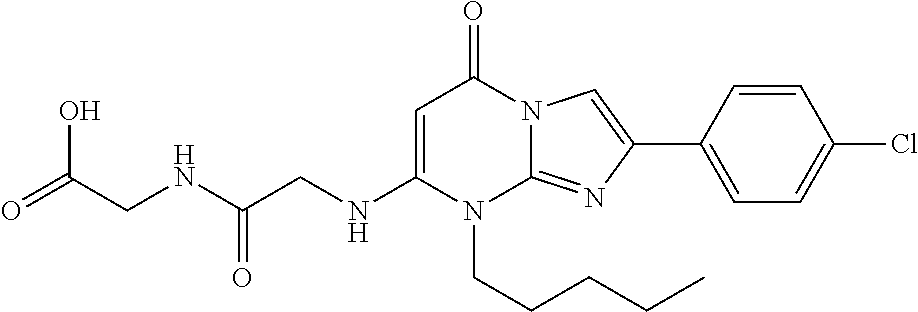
N(C1=CC(=O)N2C(=NC(C3=CC=C(Cl)C=C3)=C2)N1CCCCC)CC(NCC(=O)O)=O
